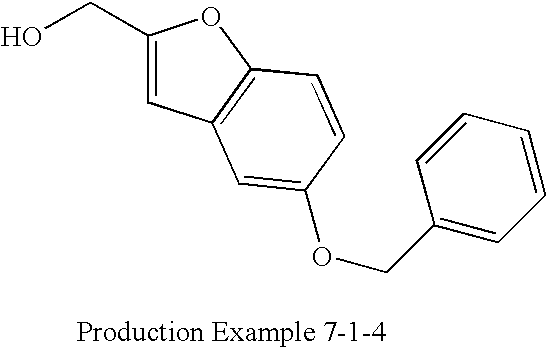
OCC1=CC2=C(O1)C=CC(OCC1=CC=CC=C1)=C2
